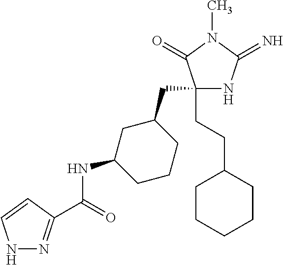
C1(CC2CC(NC(=O)C3=NNC=C3)CCC2)(CCC2CCCCC2)NC(=N)N(C)C1=O
